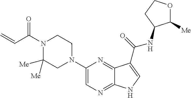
C1(N2CCN(C(C=C)=O)C([Me])([Me])C2)=CN=C2C(=N1)C(C(=O)NC1C([Me])OCC1)=CN2
